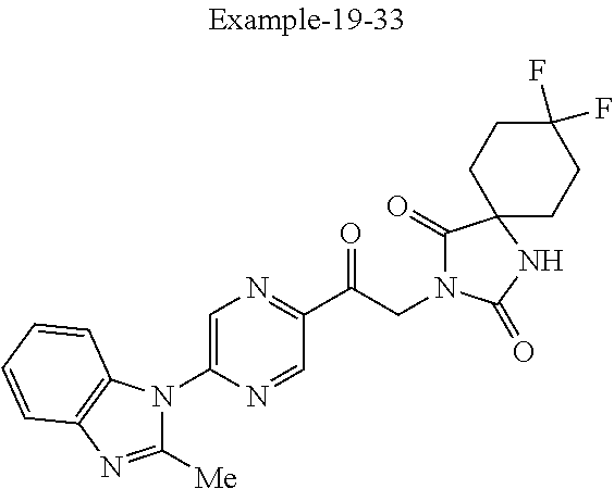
C1(C(CN2C(=O)C3(NC2=O)CCC(F)(F)CC3)=O)=NC=C(N2C([Me])=NC3=C2C=CC=C3)N=C1
